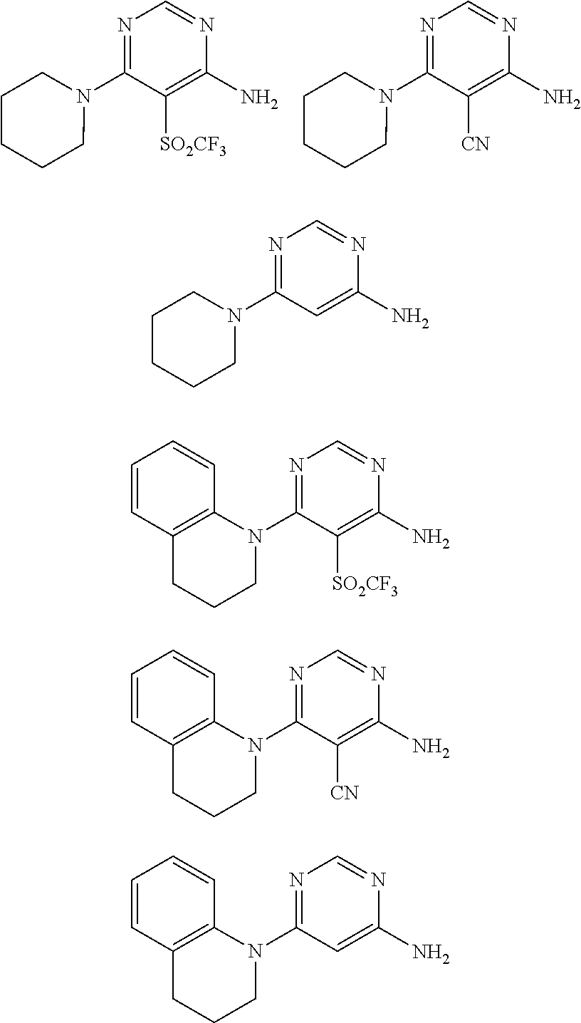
N1=C(N2CCCCC2)C([SO2CF3])=C(N)N=C1.N1=C(N2CCCCC2)C([CN])=C(N)N=C1.N1=C(N2CCCCC2)C=C(N)N=C1.N1=C(N2C3=C(CCC2)C=CC=C3)C([SO2CF3])=C(N)N=C1.N1=C(N2C3=C(CCC2)C=CC=C3)C([CN])=C(N)N=C1.N1=C(N2C3=C(CCC2)C=CC=C3)C=C(N)N=C1
